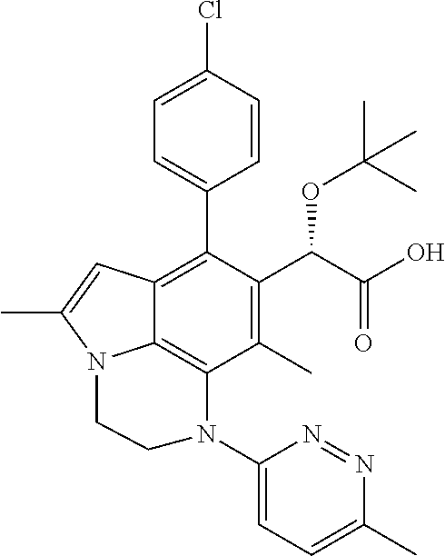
C1=C(Cl)C=CC(C2=C3C4=C(C(C)=C2C(C(O)=O)OC(C)(C)C)N(C2=CC=C(C)N=N2)CCN4C(C)=C3)=C1
